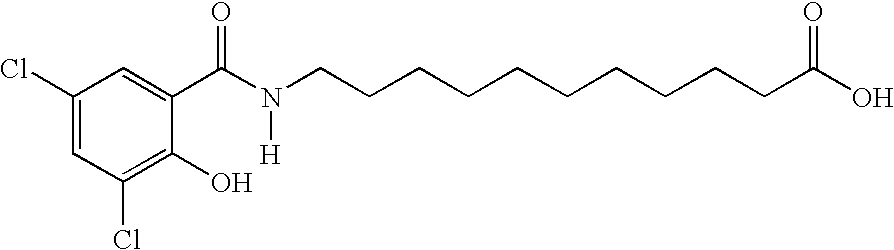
C1(Cl)=CC(Cl)=C(O)C(C(N(CCCCCCCCCCC(O)=O)[H])=O)=C1
